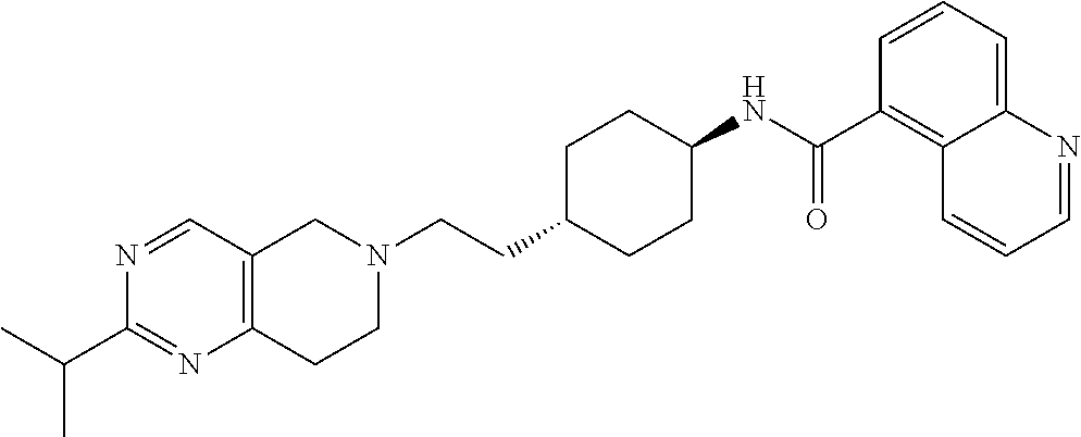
C12=C(CN(CCC3CCC(NC(C4=C5C(=CC=C4)N=CC=C5)=O)CC3)CC1)C=NC(C(C)C)=N2
